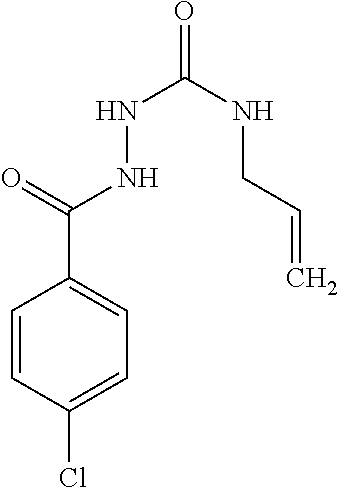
C1=CC(Cl)=CC=C1C(=O)NNC(=O)NCC=C
